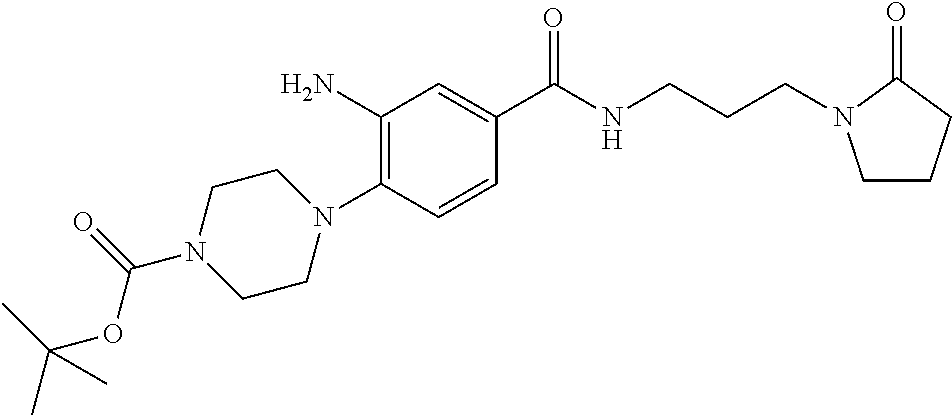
N1(C2=C(N)C=C(C(NCCCN3CCCC3=O)=O)C=C2)CCN(C(=O)OC(C)(C)C)CC1
